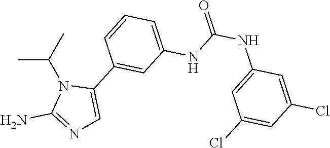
CC(C)N1C(N)=NC=C1C1=CC(NC(NC2=CC(Cl)=CC(Cl)=C2)=O)=CC=C1
